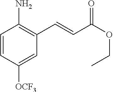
C1=CC([OCF3])=CC(C=CC(OCC)=O)=C1N
